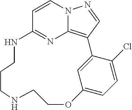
C1=CN2C3=C(C=N2)C2=CC(=CC=C2Cl)OCCNCCCNC1=N3
